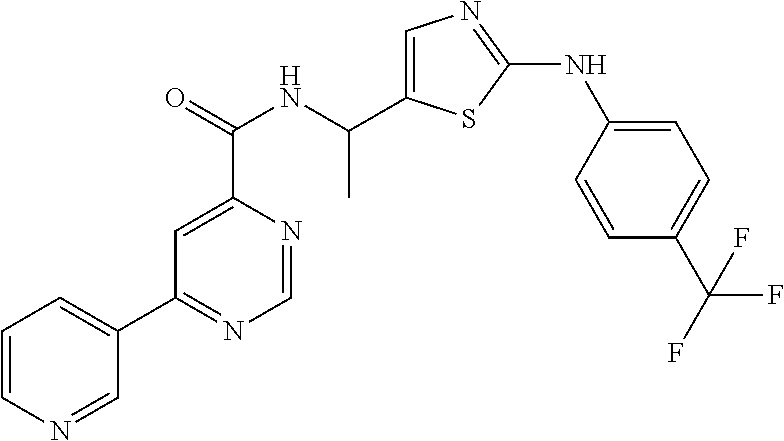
C1=C(C(NC(C2=CN=C(NC3=CC=C(C(F)(F)F)C=C3)S2)C)=O)N=CN=C1C1=CC=CN=C1
